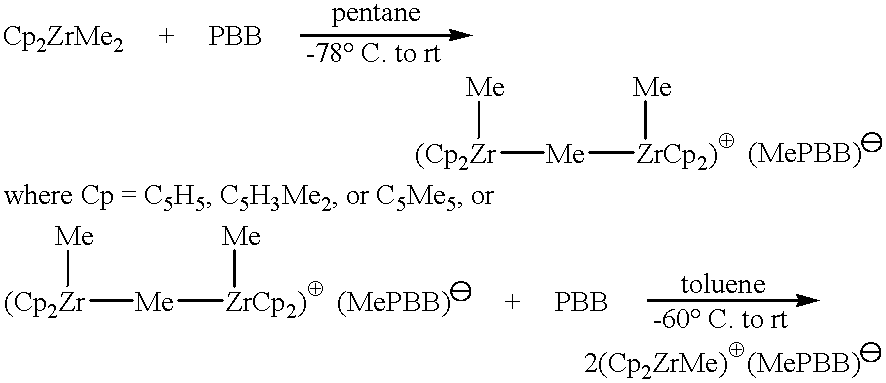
[(Cp2Zr]([Me][ZrCp2)][Me])[Me].[(Cp2Zr]([Me][ZrCp2)][Me])[Me]
